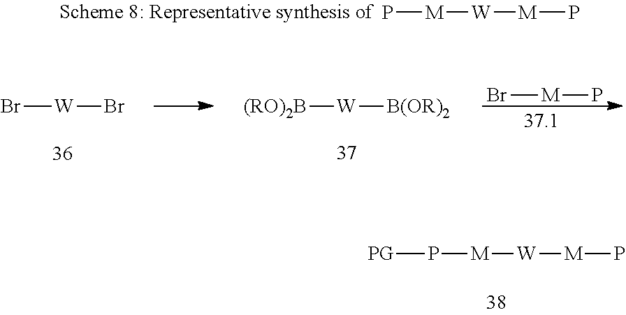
Br[W]Br.[(RO)2B][W][B(OR)2].Br[M]P.P[M][W][M]P.[PG]P[M][W][M]P
